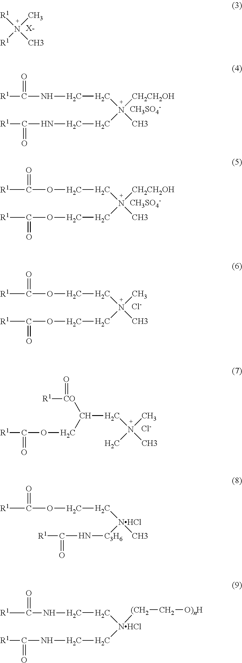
[R1]N(C)(C)[R1].[X-].C(N(C)([CH2CH2OH])CCNC([R1])=O)CNC([R1])=O.[CH3SO4-].C(N(C)([CH2CH2OH])CCOC([R1])=O)COC([R1])=O.[CH3SO4-].C([NHCl](C)[C3H6]NC([R1])=O)COC([R1])=O.C([NHCl](CCNC([R1])=O)[(CH2]C[O)nH])CNC([R1])=O.C(N(C)(C)CCOC([R1])=O)COC([R1])=O.[Cl-].C(N(C)(C)C)C([CO]([R1])=O)COC([R1])=O.[Cl-]
